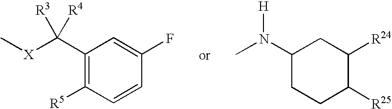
C1(C([X]C)([R4])[R3])=C([R5])C=CC(F)=C1.C1(N([H])C)CCC([R25])C([R24])C1
